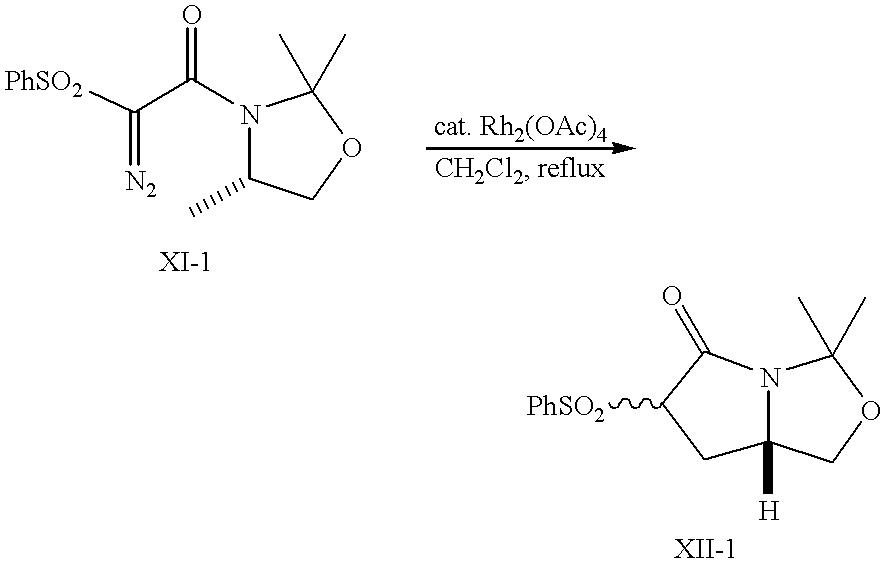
C(=[N2])(C(N1C(C)COC1(C)C)=O)[PhSO2].C1C2([H])N(C(=O)C1[PhSO2])C(C)(C)OC2
